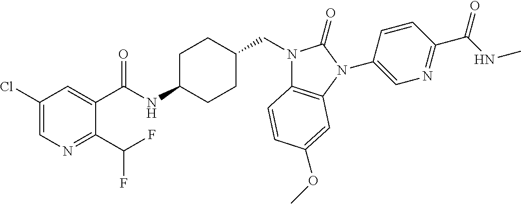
C1(Cl)=CN=C(C(F)F)C(C(NC2CCC(CN3C4=C(N(C5=CN=C(C(NC)=O)C=C5)C3=O)C=C(OC)C=C4)CC2)=O)=C1
